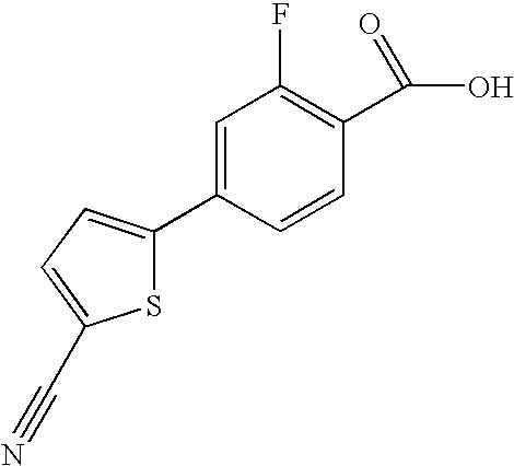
C1=C(C2=CC=C(C#N)S2)C=CC(C(O)=O)=C1F
